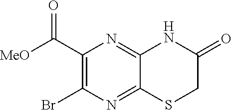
C1(C([MeO])=O)=C(Br)N=C2C(=N1)NC(=O)CS2
